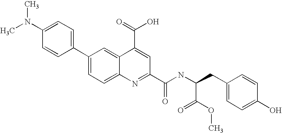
C1=C(N(C)C)C=CC(C2=CC=C3C(=C2)C(C(=O)O)=CC(C(NC(CC2=CC=C(O)C=C2)C(OC)=O)=O)=N3)=C1
